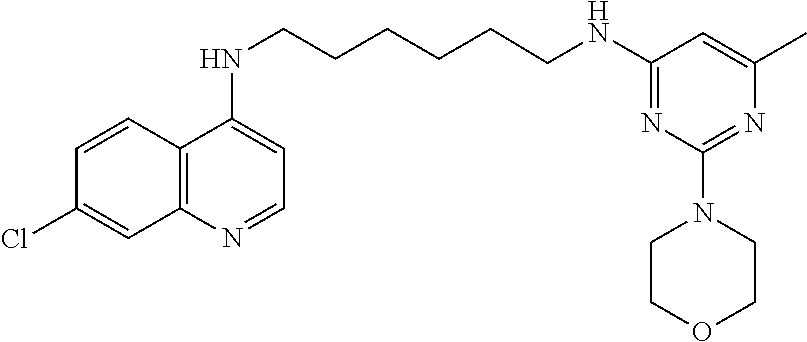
C12=C(N=CC=C1NCCCCCCNC1=NC(N3CCOCC3)=NC(C)=C1)C=C(Cl)C=C2
